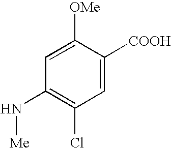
C1=C([OMe])C([COOH])=CC(Cl)=C1N[Me]
